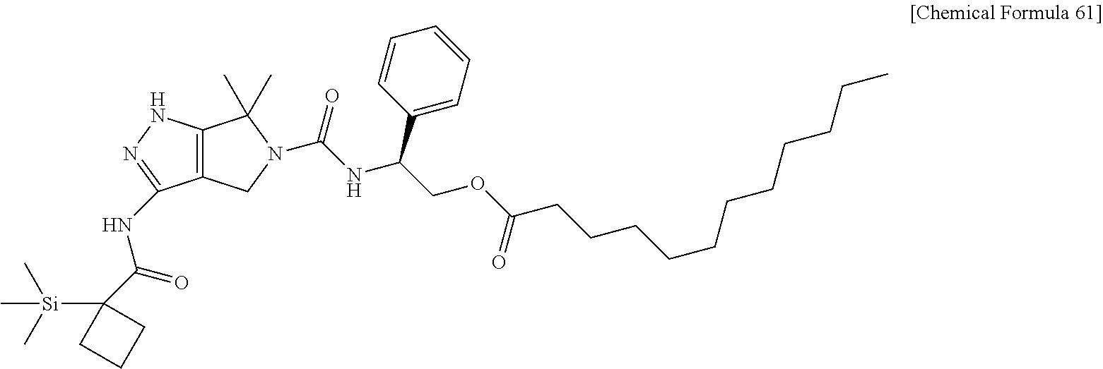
C12=C(NN=C1NC(=O)C1([Si](C)(C)C)CCC1)C(C)(C)N(C(=O)NC(COC(CCCCCCCCCCC)=O)C1=CC=CC=C1)C2
